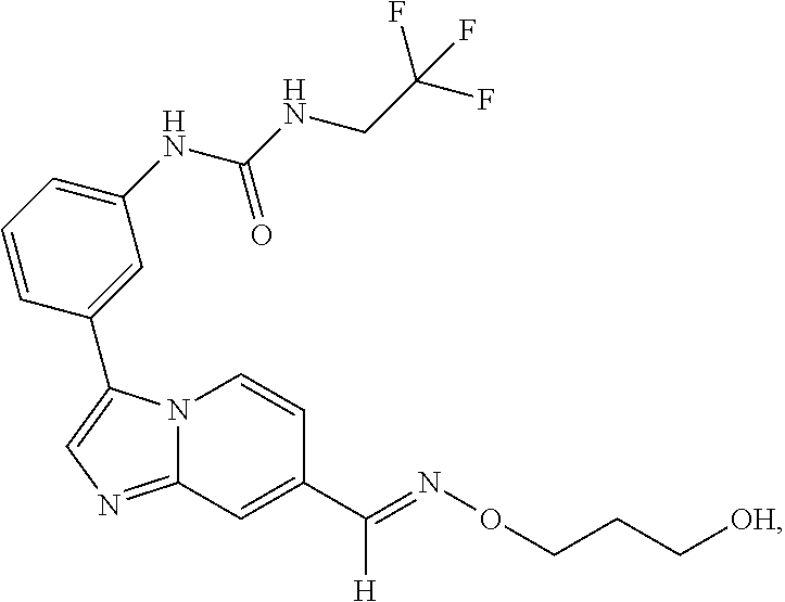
N12C(=NC=C1C1=CC(NC(NCC(F)(F)F)=O)=CC=C1)C=C(C(=NOCCC[OH])[H])C=C2
